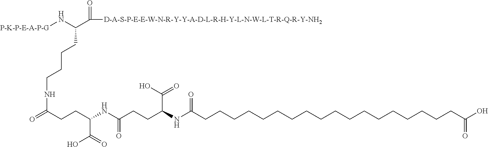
N([P-K-P-E-A-P-G])C(C([D-A-S-P-E-E-W-N-R-Y-Y-A-D-L-R-H-Y-L-N-W-L-T-R-Q-R-Y-NH2])=O)CCCCNC(=O)CCC(NC(CCC(NC(CCCCCCCCCCCCCCCCCCC(O)=O)=O)C(O)=O)=O)C(=O)O
